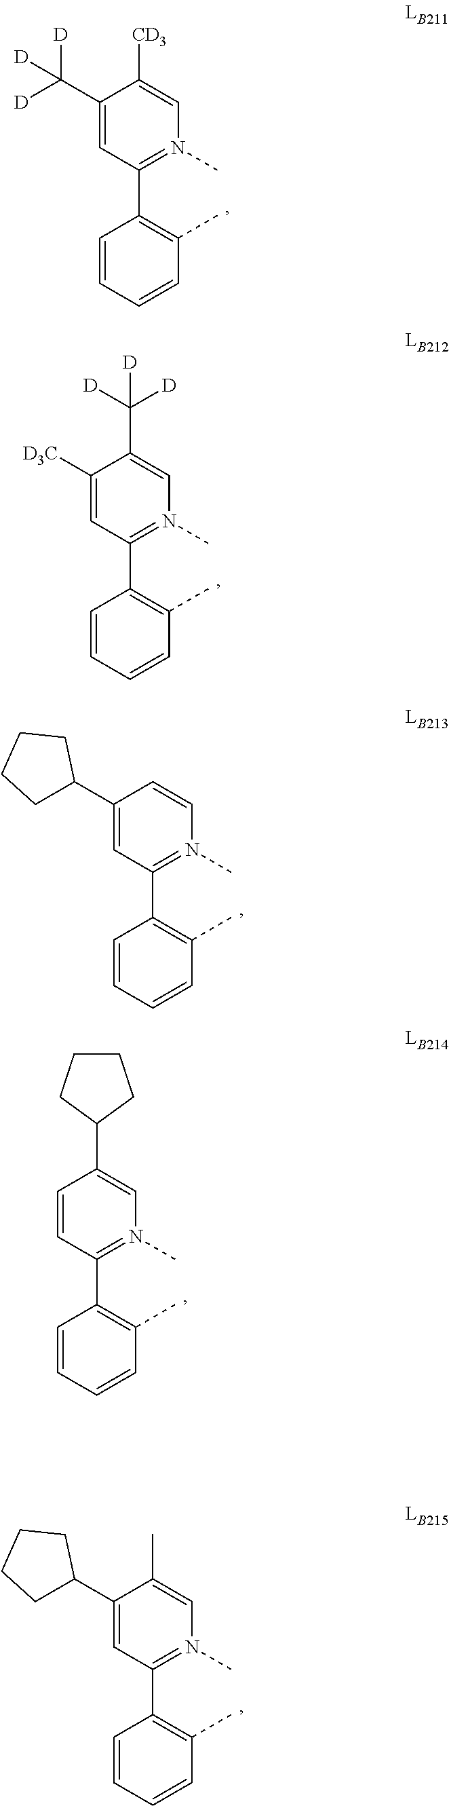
C1(C2=C(C)C=CC=C2)=N(C)C=C([CD3])C(C([D])([D])[D])=C1.C1(C2=C(C)C=CC=C2)=N(C)C=C(C([D])([D])[D])C([D3C])=C1.C1(C2=C(C)C=CC=C2)=N(C)C=CC(C2CCCC2)=C1.C1(C2=C(C)C=CC=C2)=N(C)C=C(C2CCCC2)C=C1.C1(C2=C(C)C=CC=C2)=N(C)C=C(C)C(C2CCCC2)=C1
